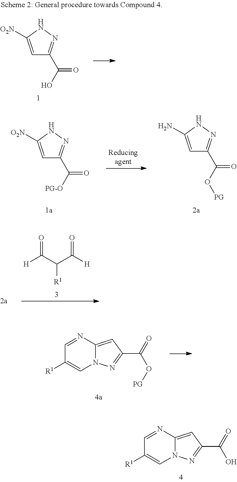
C1=C([O2N])NN=C1C(O)=O.[H]C(C(C([H])=O)[R1])=O.C1=NC2=CC(C(=O)O[PG])=NN2C=C1[R1].C1=NC2=CC(C(=O)O)=NN2C=C1[R1].C1=C(N)NN=C1C(O[PG])=O.C1=C([O2N])NN=C1C([PG-O])=O
